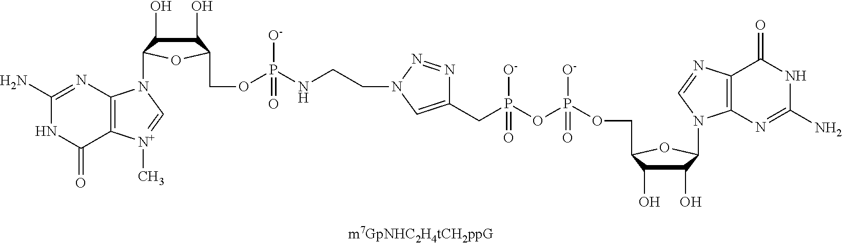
C1(O)C(O)C(COP(OP(CC2=CN(CCNP([O-])(OCC3C(O)C(O)C(N4C5=C([N+](C)=C4)C(=O)NC(N)=N5)O3)=O)N=N2)([O-])=O)([O-])=O)OC1N1C2=C(N=C1)C(=O)NC(N)=N2
